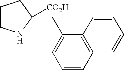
C1=CC2=C(C(CC3([CO2H])CCCN3)=C1)C=CC=C2
